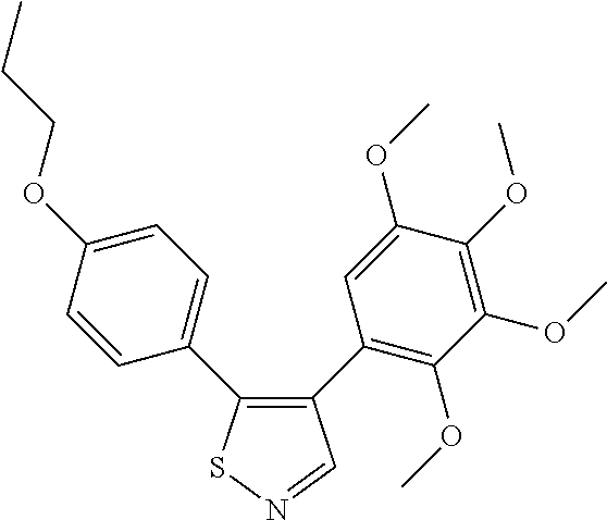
C1=CC(C2=C(C3=C(OC)C(OC)=C(OC)C(OC)=C3)C=NS2)=CC=C1OCCC
